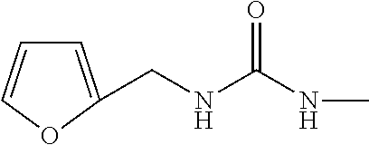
N(C(NC)=O)CC1=CC=CO1
